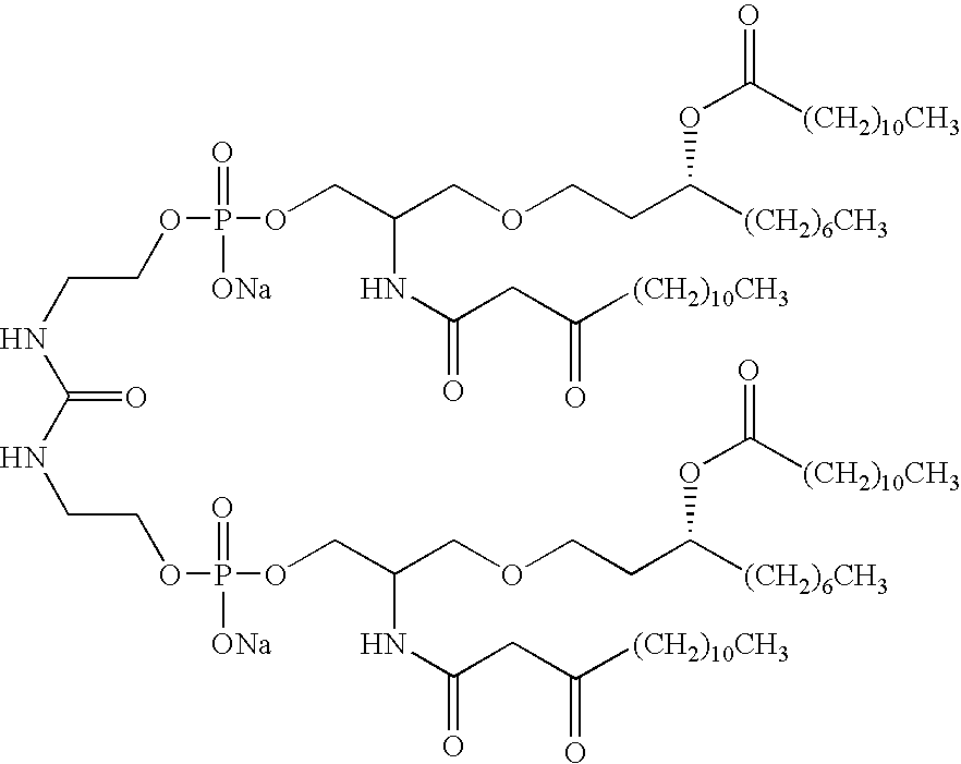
O(CC(COCCC([(CH2)6CH3])OC(=O)[(CH2)10CH3])NC(=O)CC([(CH2)10CH3])=O)P(=O)([ONa])OCCNC(NCCOP(=O)([ONa])OCC(COCCC([(CH2)6CH3])OC(=O)[(CH2)10CH3])NC(=O)CC([(CH2)10CH3])=O)=O
